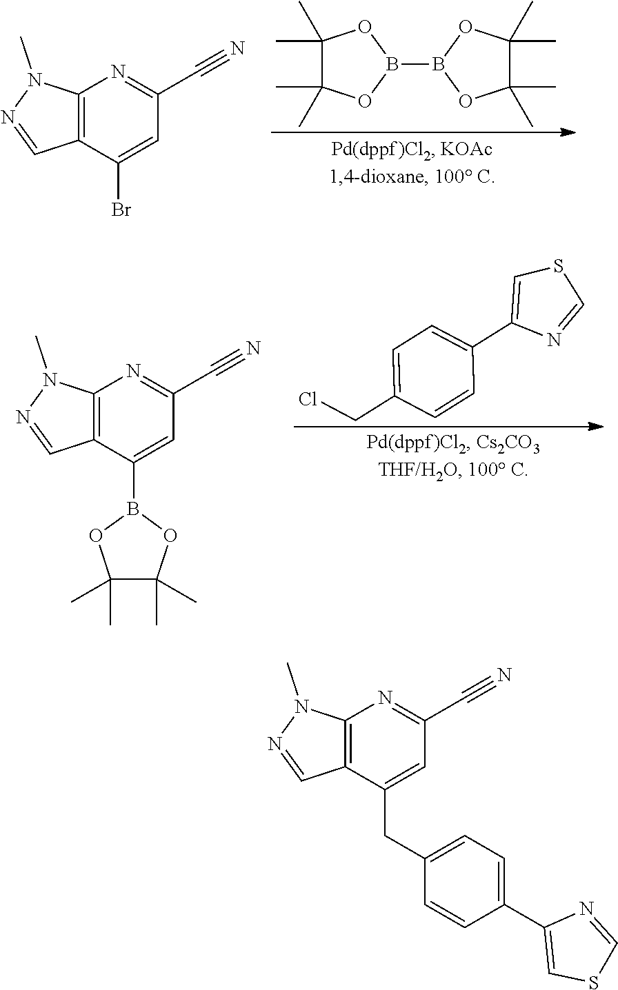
B1(B2OC(C)(C)C(C)(C)O2)OC(C)(C)C(C)(C)O1.C12=C(C(Br)=CC(C#N)=N1)C=NN2C.C12=C(C(B3OC(C)(C)C(C)(C)O3)=CC(C#N)=N1)C=NN2C.C1=C(CCl)C=CC(C2=CSC=N2)=C1.C12=C(C(CC3=CC=C(C4=CSC=N4)C=C3)=CC(C#N)=N1)C=NN2C
